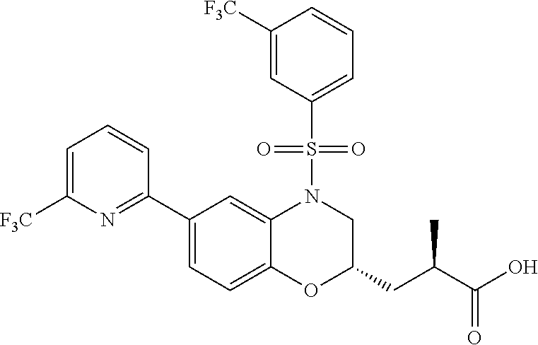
C1=C([F3C])N=C(C2=CC=C3C(=C2)N(S(C2=CC=CC([F3C])=C2)(=O)=O)CC(CC(C)C(=O)O)O3)C=C1
